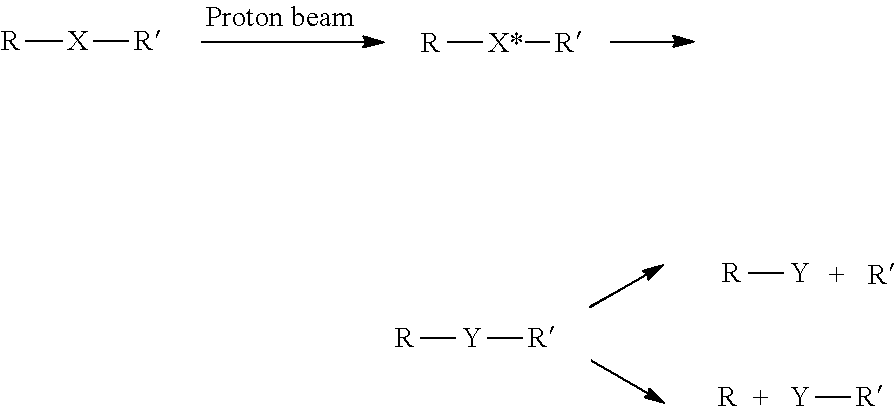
[R][X][R].[R][X*][R].[R][Y][R].[R][Y].[R].[Y][R]
